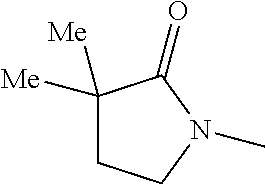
C1([Me])([Me])CCN(C)C1=O
